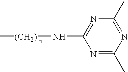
N1=C(C)N=C(C)N=C1N[(CH2)]C
